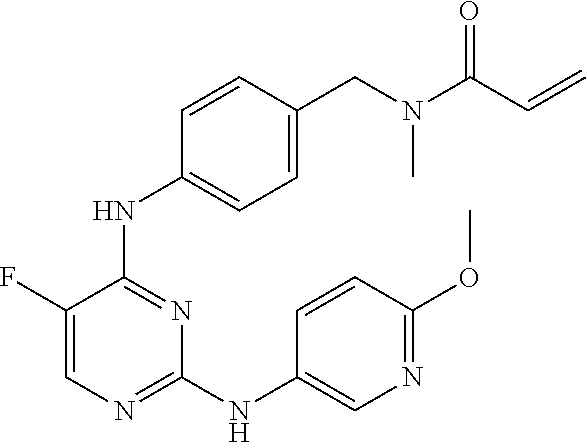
C1(F)=CN=C(NC2=CN=C(OC)C=C2)N=C1NC1=CC=C(CN(C(C=C)=O)C)C=C1
